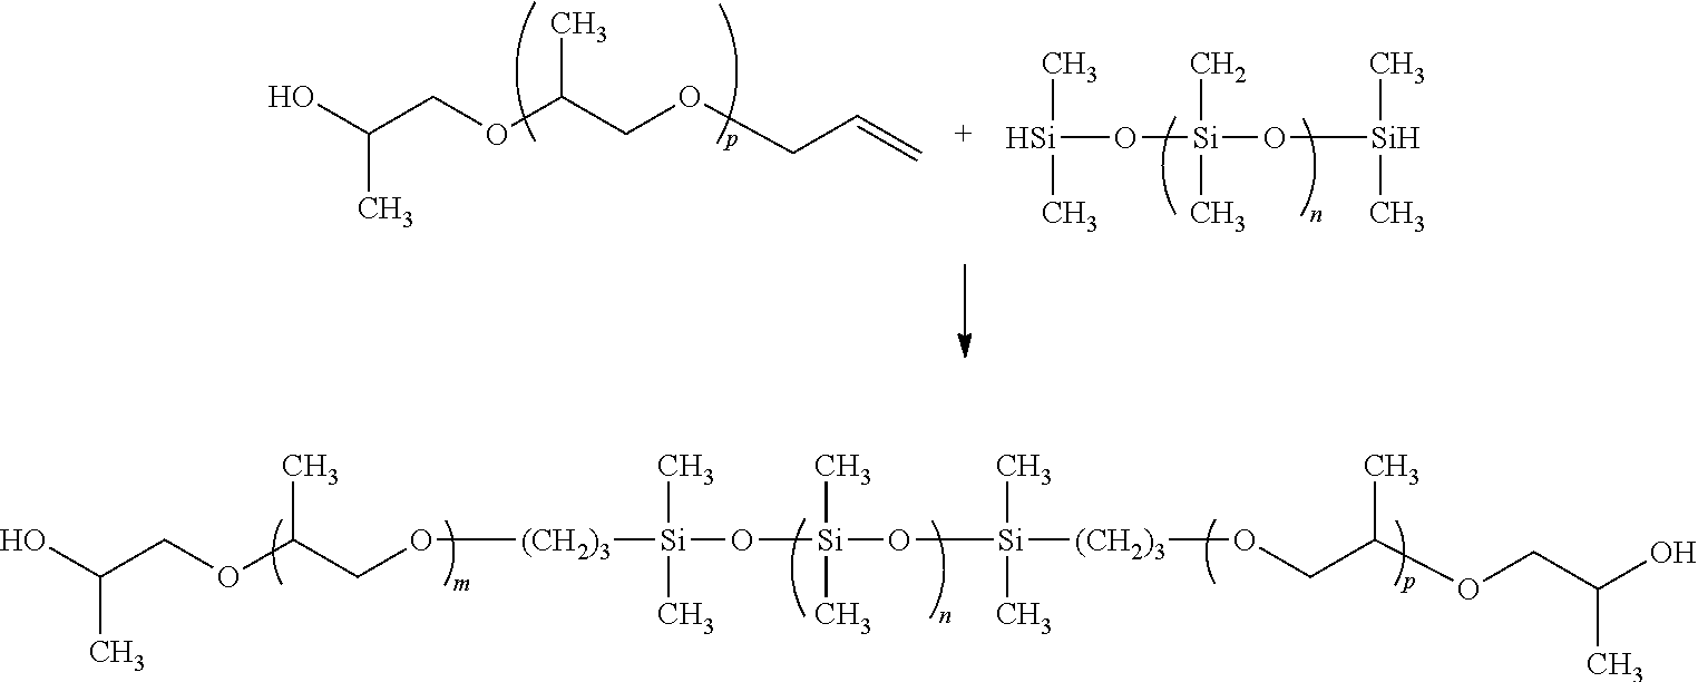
OC(COC(CO[(CH2)3][Si](O[Si](O[Si]([(CH2)3]OCC(OCC(O)C)C)(C)C)(C)C)(C)C)C)C.OC(COC(COCC=C)C)C.[Si](O[Si](O[Si](C)C)(C)C)(C)C
